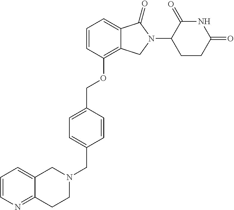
C1=CC(OCC2=CC=C(CN3CC4=CC=CN=C4CC3)C=C2)=C2C(=C1)C(=O)N(C1CCC(=O)NC1=O)C2
